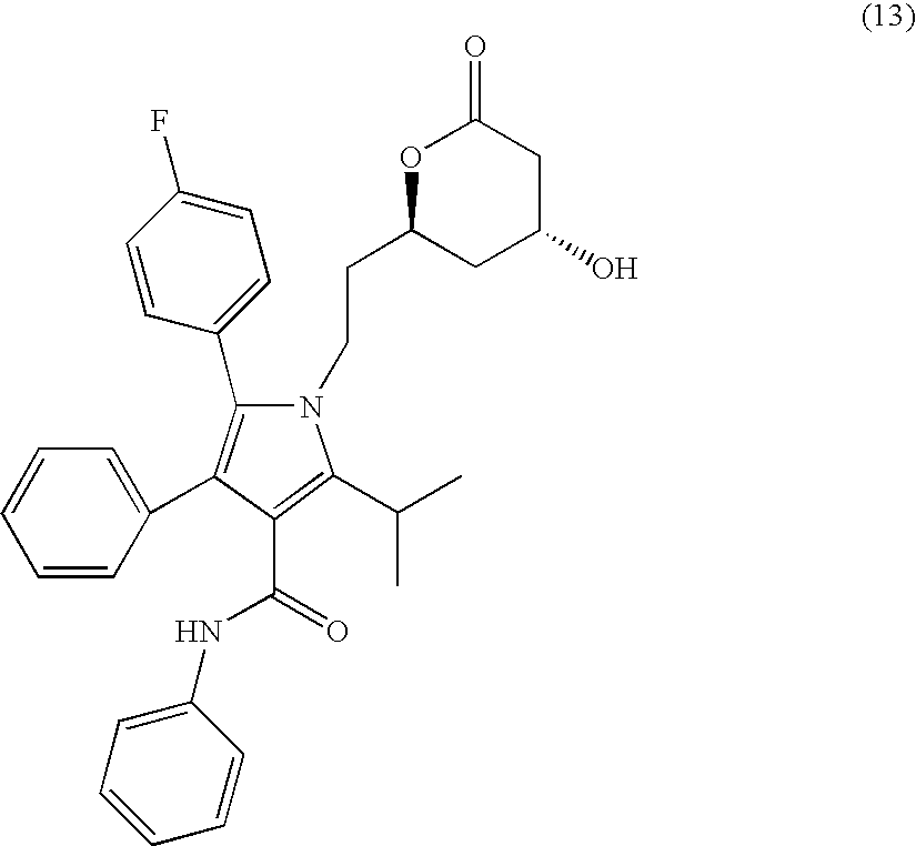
C1(C(C)C)=C(C(=O)NC2=CC=CC=C2)C(C2=CC=CC=C2)=C(C2=CC=C(F)C=C2)N1CCC1CC(O)CC(=O)O1
